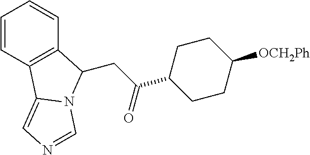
C1=CC2=C(C=C1)C(CC(C1CCC([OCH2Ph])CC1)=O)N1C2=CN=C1
